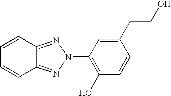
C1=CC2=NN(C3=C(O)C=CC(CCO)=C3)N=C2C=C1
